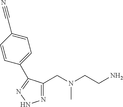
N1=C(CN(CCN)C)C(C2=CC=C(C#N)C=C2)=NN1
